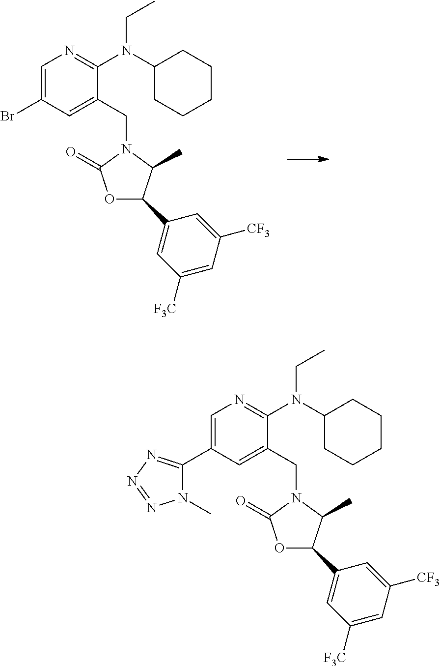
C1=C(Br)C=C(CN2C(=O)OC(C3=CC([F3C])=CC([CF3])=C3)C2C)C(N(C2CCCCC2)CC)=N1.C1=C(C2=NN=NN2C)C=C(CN2C(=O)OC(C3=CC([F3C])=CC([CF3])=C3)C2C)C(N(C2CCCCC2)CC)=N1
